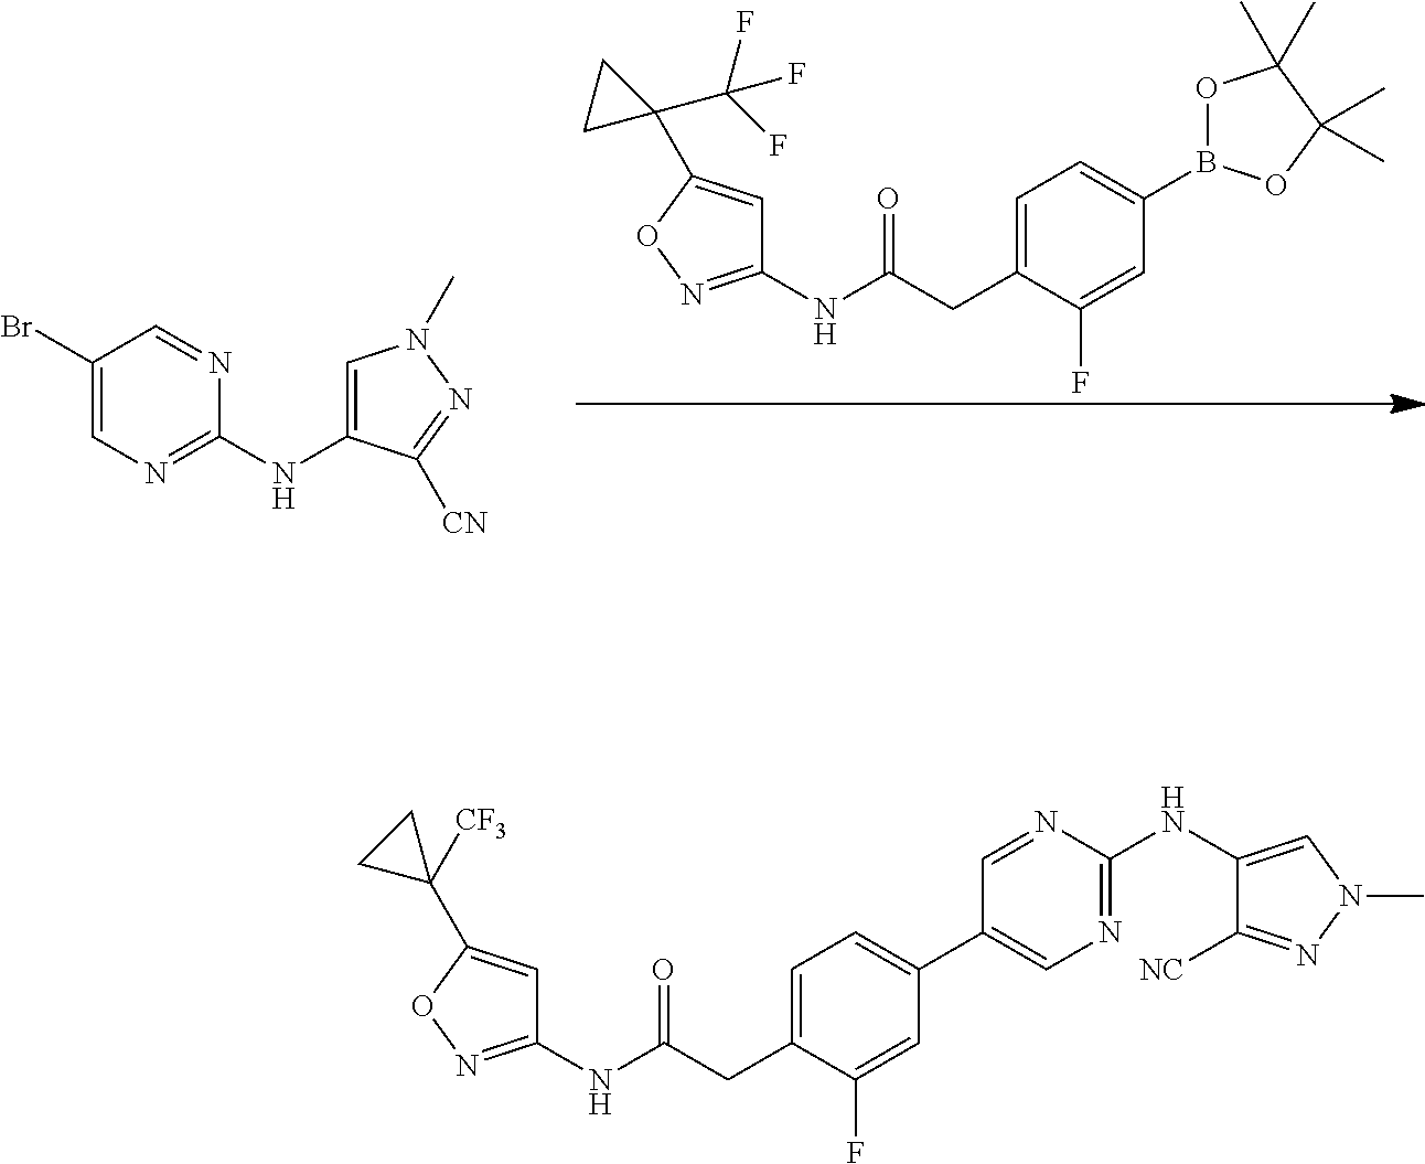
C1=C(CC(=O)NC2=NOC(C3(C(F)(F)F)CC3)=C2)C(F)=CC(B2OC(C)(C)C(C)(C)O2)=C1.C1(NC2=NC=C(Br)C=N2)=CN(C)N=C1[CN].C1(NC2=NC=C(C3=CC=C(CC(=O)NC4=NOC(C5([CF3])CC5)=C4)C(F)=C3)C=N2)=CN(C)N=C1[NC]
